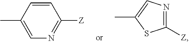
C1=CC(C)=CN=C1[Z].C1([Z])=NC=C(C)S1
